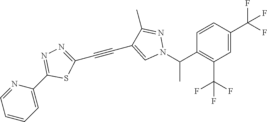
C1=CC(C(F)(F)F)=CC(C(F)(F)F)=C1C(N1N=C(C)C(C#CC2=NN=C(C3=CC=CC=N3)S2)=C1)C
